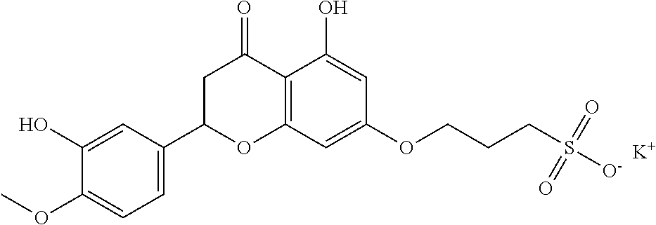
C1=C(O)C2=C(C=C1OCCCS([O-])(=O)=O)OC(C1=CC=C(OC)C(O)=C1)CC2=O.[K]
